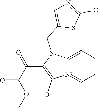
[N+]12=CC=CC=C1N(CC1=CN=C(Cl)S1)C(C(C(OC)=O)=O)=C2[-O]
